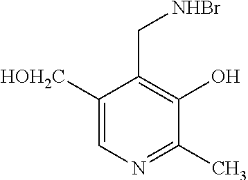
C1([HOH2C])=CN=C(C)C(O)=C1C[NHBr]
